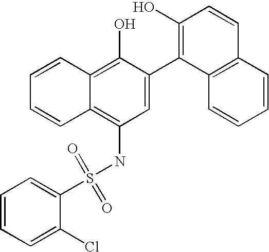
S(NC1=C2C(=C(O)C(C3=C(O)C=CC4=C3C=CC=C4)=C1)C=CC=C2)(=O)(=O)C1=CC=CC=C1Cl
